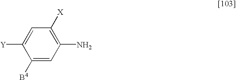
C1([B4])=CC(N)=C([X])C=C1[Y]
